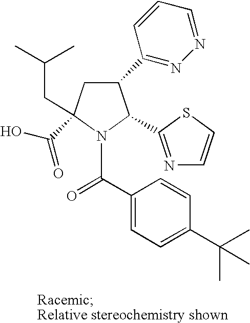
C1(C2=NN=CC=C2)CC(C(O)=O)(CC(C)C)N(C(C2=CC=C(C(C)(C)C)C=C2)=O)C1C1=NC=CS1
